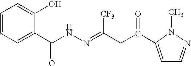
C1=CC=C(C(NN=C(CC(=O)C2=CC=NN2C)[CF3])=O)C(O)=C1
